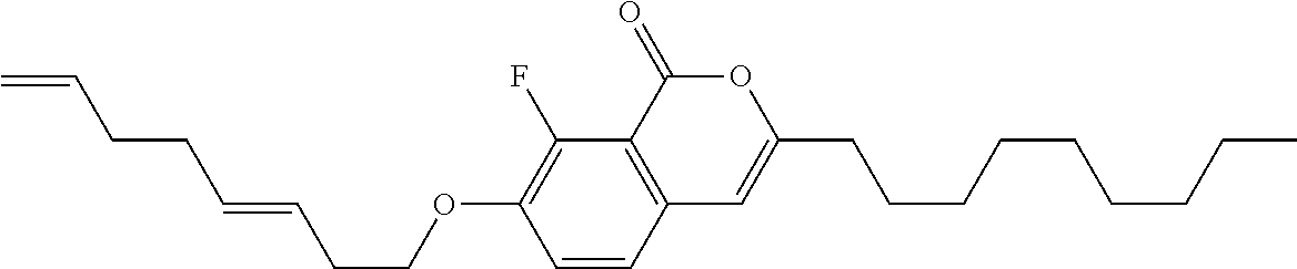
C1=CC2=C(C(F)=C1OCCC=CCCC=C)C(=O)OC(CCCCCCCCC)=C2
